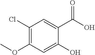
C1(O)=CC(OC)=C(Cl)C=C1C(O)=O
